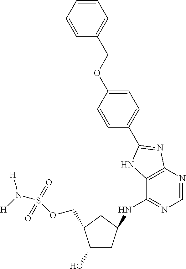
OC1CC(NC2=NC=NC3=C2NC(C2=CC=C(OCC4=CC=CC=C4)C=C2)=N3)CC1COS(N([H])[H])(=O)=O
